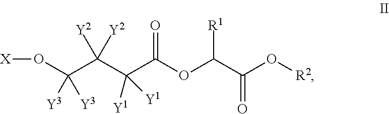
O(C(C(C(C(OC(C(O[R2])=O)[R1])=O)([Y1])[Y1])([Y2])[Y2])([Y3])[Y3])[X]
